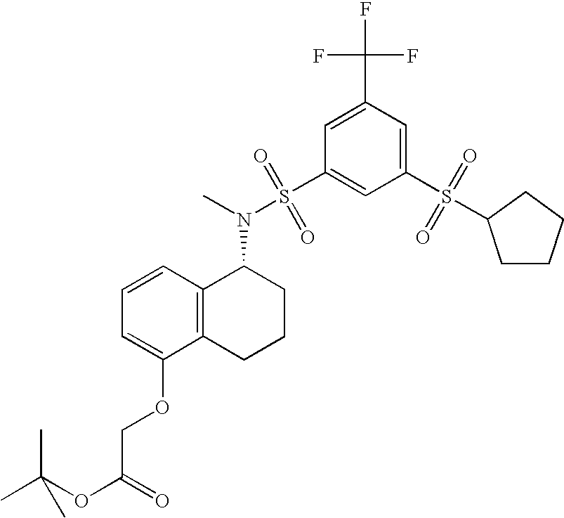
C1=CC=C(OCC(OC(C)(C)C)=O)C2=C1C(N(S(C1=CC(S(=O)(=O)C3CCCC3)=CC(C(F)(F)F)=C1)(=O)=O)C)CCC2
